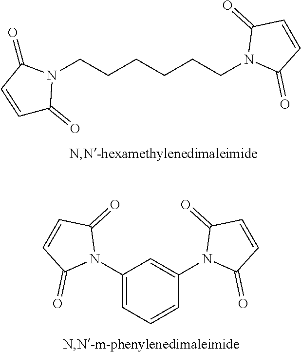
C1=CC(=O)N(CCCCCCN2C(=O)C=CC2=O)C1=O.C1(N2C(=O)C=CC2=O)=CC=CC(N2C(=O)C=CC2=O)=C1
